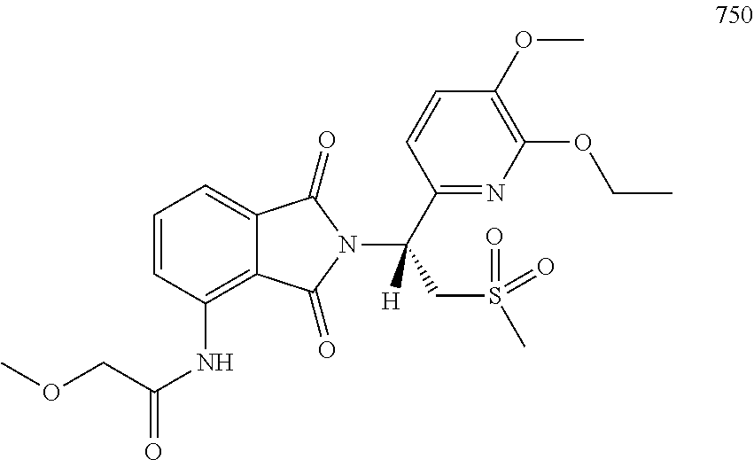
C1=CC(NC(COC)=O)=C2C(=C1)C(=O)N(C(C1=NC(OCC)=C(OC)C=C1)(CS(C)(=O)=O)[H])C2=O
